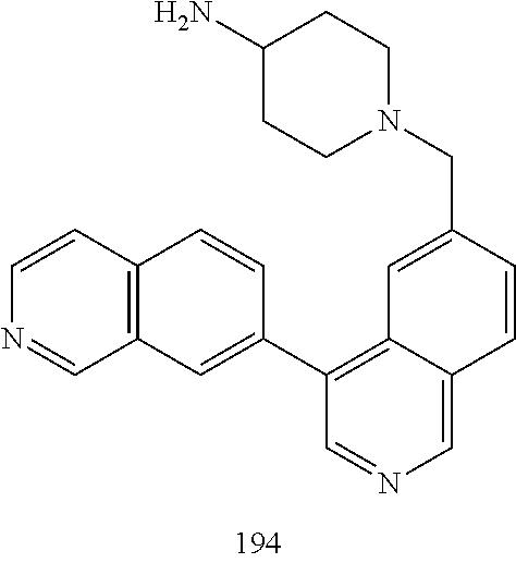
C1(N)CCN(CC2=CC3=C(C4=CC5=C(C=C4)C=CN=C5)C=NC=C3C=C2)CC1
